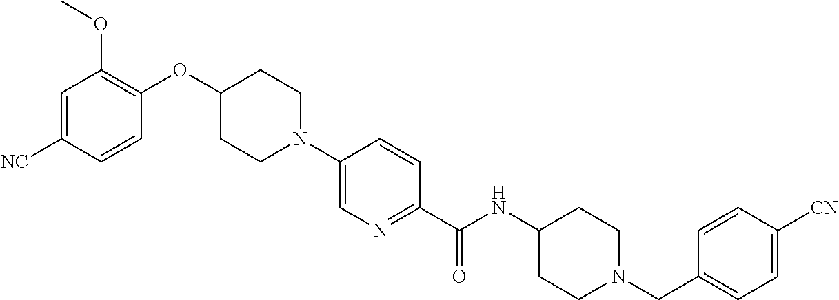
N1(C2=CN=C(C(NC3CCN(CC4=CC=C([CN])C=C4)CC3)=O)C=C2)CCC(OC2=C(OC)C=C([NC])C=C2)CC1
